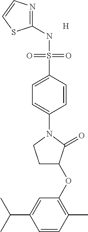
C1(NS(C2=CC=C(N3CCC(OC4=C(C)C=CC(C(C)C)=C4)C3=O)C=C2)(=O)=O)=NC=CS1.[H]
